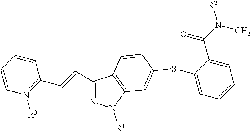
C1(C=CC2=N([R3])C=CC=C2)=NN([R1])C2=C1C=CC(SC1=CC=CC=C1C(=O)N(C)[R2])=C2
